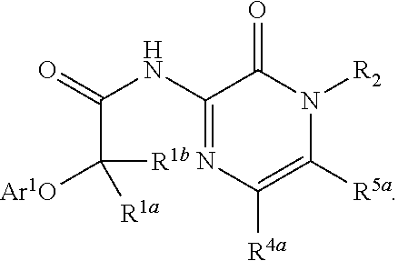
C(C([R1a])([Ar1O])[R1b])(=O)NC1=NC([R4a])=C([R5a])N([R2])C1=O
